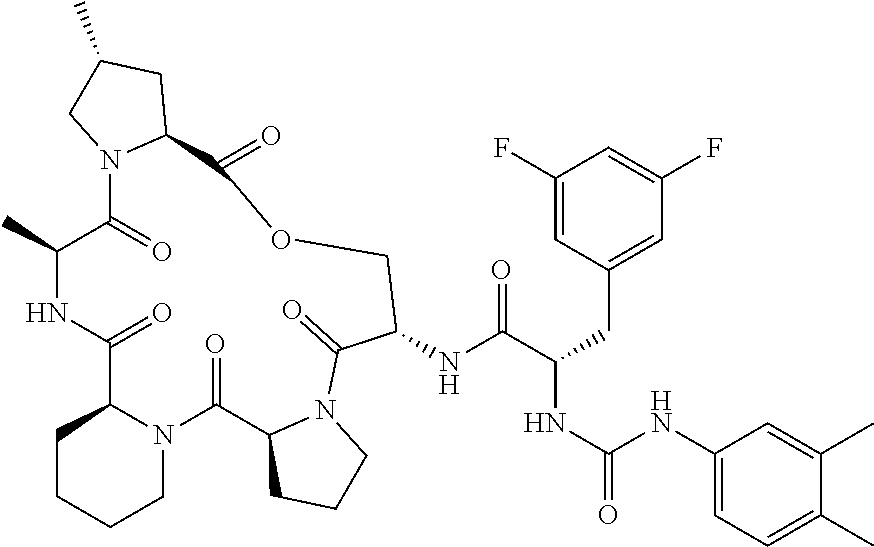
N12C(C(=O)NC(C)C(=O)N3C(CC(C)C3)C(=O)OCC(NC(C(CC3=CC(F)=CC(F)=C3)NC(=O)NC3=CC=C(C)C(C)=C3)=O)C(=O)N3C(C1=O)CCC3)CCCC2
